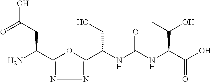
C1(C(N)CC(O)=O)=NN=C(C(NC(NC(C(O)=O)C(O)C)=O)CO)O1
